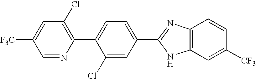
C1(Cl)=C(C2=CC=C(C3=NC4=C(N3)C=C([CF3])C=C4)C=C2Cl)N=CC([F3C])=C1
